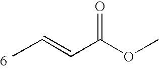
O=C(OC)C=CC
